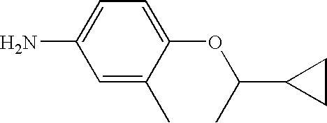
C1=C(C)C(OC(C2CC2)C)=CC=C1N
